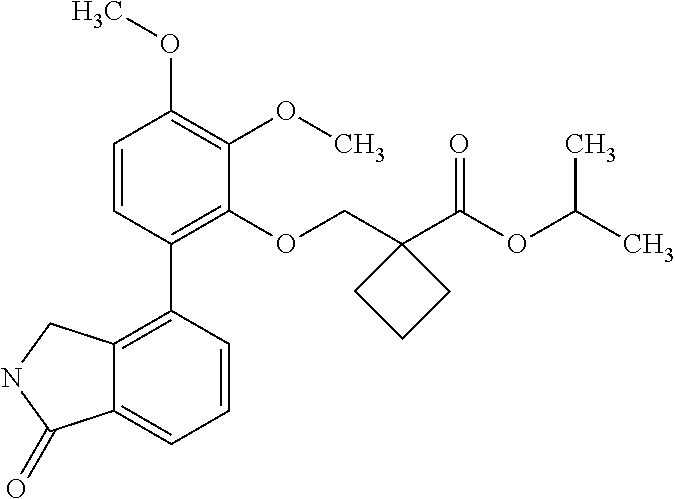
C1=CC(C2=C3C(=CC=C2)C(=O)NC3)=C(OCC2(C(OC(C)C)=O)CCC2)C(OC)=C1OC
